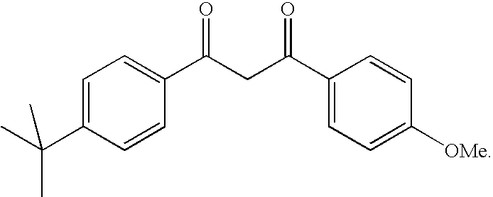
CC(C)(C1=CC=C(C(CC(C2=CC=C([OMe])C=C2)=O)=O)C=C1)C
